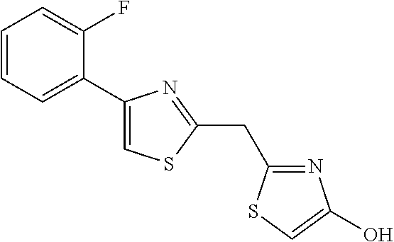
C1=CC=C(C2=CSC(CC3=NC(O)=CS3)=N2)C(F)=C1
